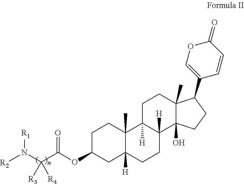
C1C(OC(=O)C(N([R2])[R1])([R3])[R4])CC2([H])C(C)(C1)C1([H])C([H])(CC2)C2(O)C(C)(CC1)C(C1=COC(=O)C=C1)CC2
